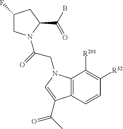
C1(F)CN(C(=O)CN2C3=C(C=CC([R32])=C3[R201])C(C(=O)C)=C2)C(C(B)=O)C1
